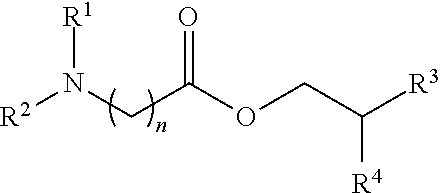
N([R1])([R2])CC(=O)OCC([R3])[R4]
